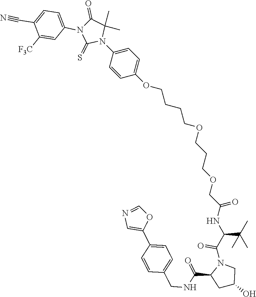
O(CCCCOCCCOCC(NC(C(C)(C)C)C(N1C(C(=O)NCC2=CC=C(C3=CN=CO3)C=C2)CC(O)C1)=O)=O)C1=CC=C(N2C(C)(C)C(=O)N(C3=CC=C(C#N)C([F3C])=C3)C2=S)C=C1
